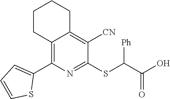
C1C2=C([CN])C(SC(C(O)=O)[Ph])=NC(C3=CC=CS3)=C2CCC1
